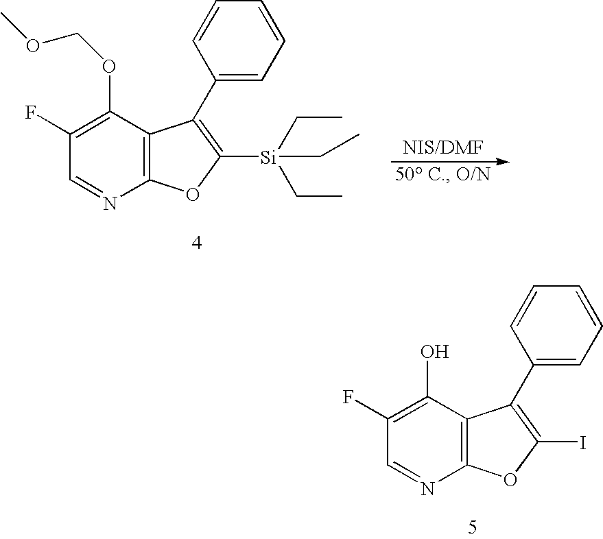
C1(F)=C(OCOC)C2=C(N=C1)OC([Si](CC)(CC)CC)=C2C1=CC=CC=C1.C1(F)=C(O)C2=C(N=C1)OC(I)=C2C1=CC=CC=C1
